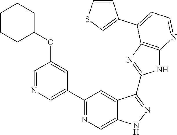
C1(C2=NC=C3C(=C2)C(C2=NC4=C(N2)N=CC=C4C2=CSC=C2)=NN3)=CN=CC(OC2CCCCC2)=C1
